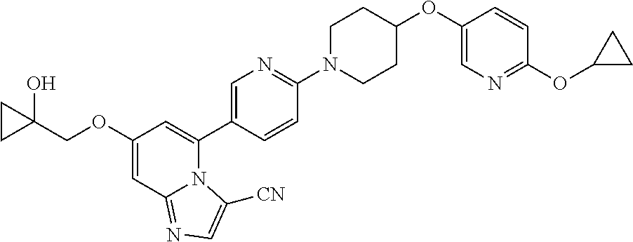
C1(OCC2(O)CC2)=CC2=NC=C([CN])N2C(C2=CN=C(N3CCC(OC4=CN=C(OC5CC5)C=C4)CC3)C=C2)=C1
